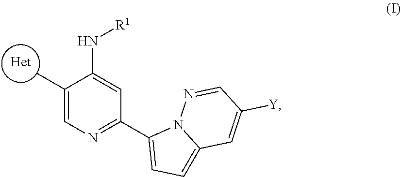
[Het].C1(C)=CN=C(C2=CC=C3N2N=CC([Y])=C3)C=C1N[R1]
